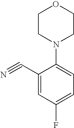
C1CN(C2=CC=C(F)C=C2C#N)CCO1
